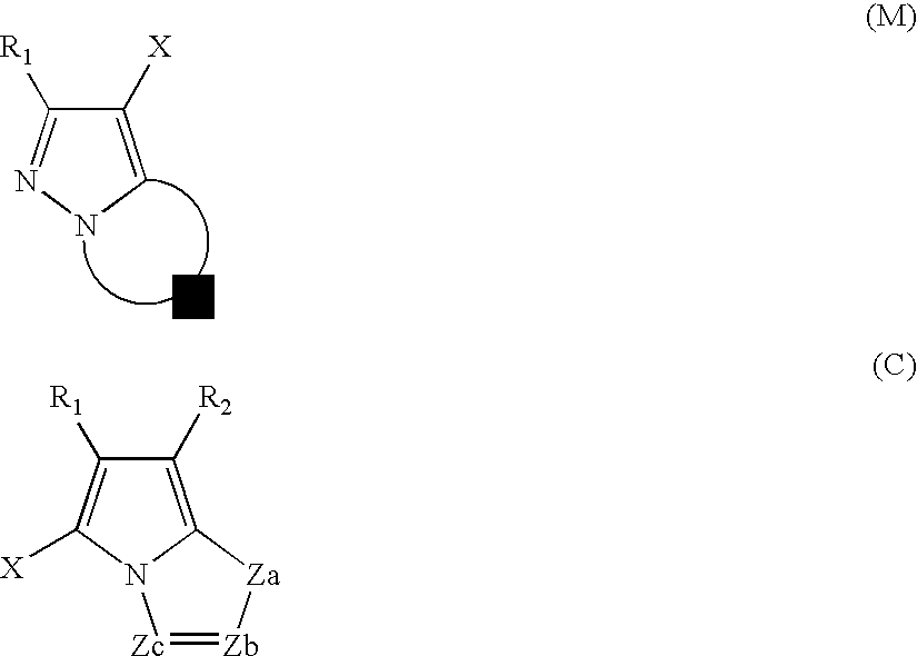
C1([X])=CNN=C1[R1].C1([R2])=C2N(C([X])=C1[R1])[Zc]=[Zb][Za]2
